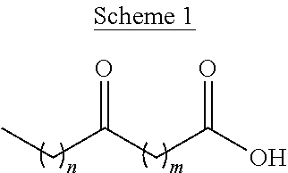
CCC(CC(O)=O)=O
